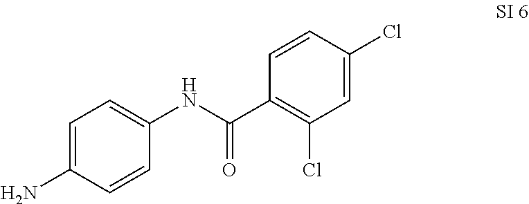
C1=C(N)C=CC(NC(C2=C(Cl)C=C(Cl)C=C2)=O)=C1
